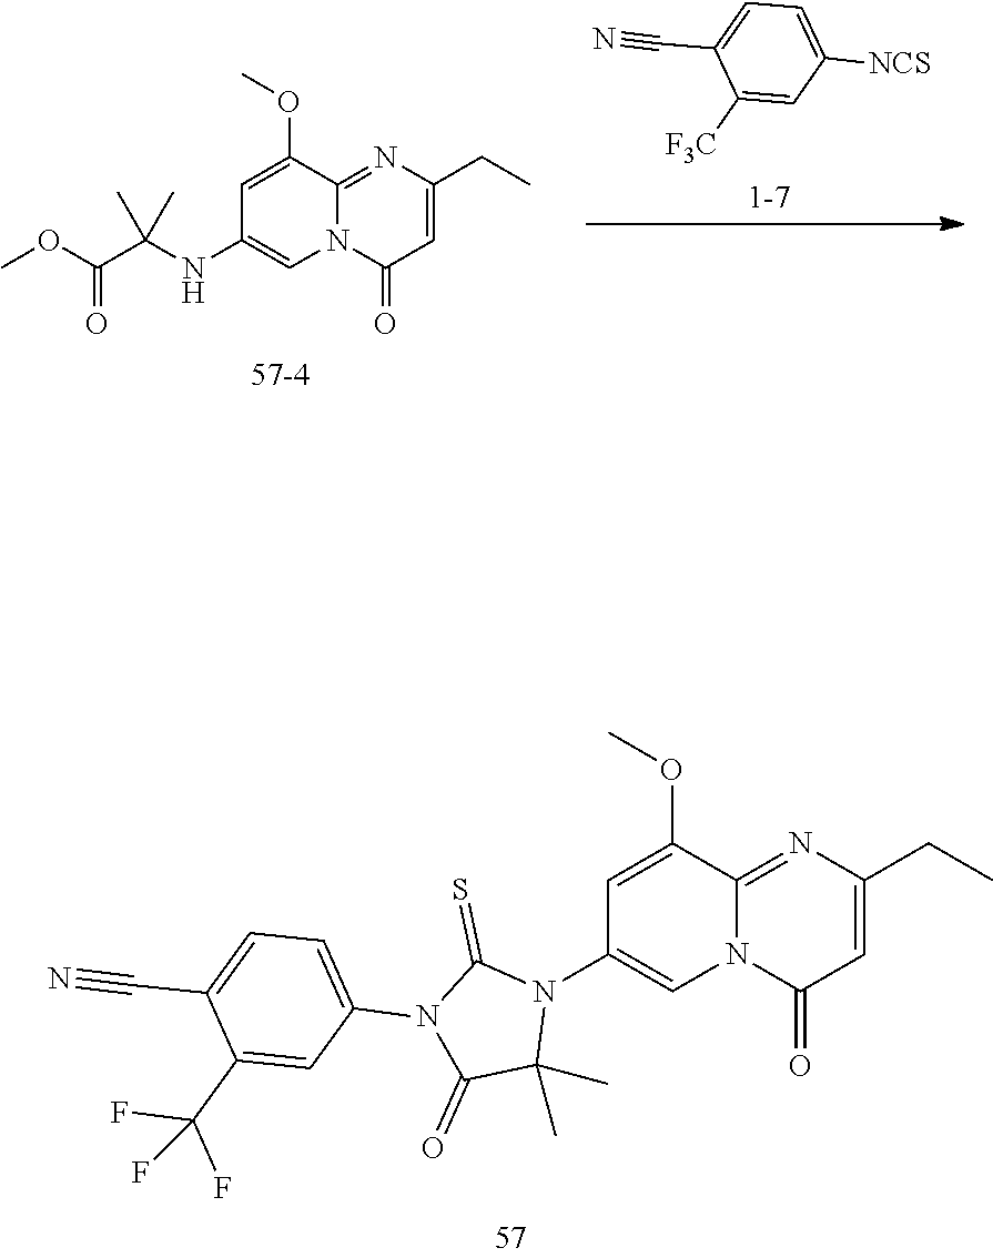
C1=C(OC)C2=NC(CC)=CC(=O)N2C=C1NC(C(OC)=O)(C)C.C1([F3C])=CC([NCS])=CC=C1C#N.C1=C(OC)C2=NC(CC)=CC(=O)N2C=C1N1C(=S)N(C2=CC=C(C#N)C(C(F)(F)F)=C2)C(=O)C1(C)C
